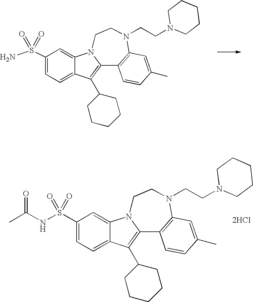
C1(S(N)(=O)=O)=CC=C2C(=C1)N1C(=C2C2CCCCC2)C2=C(N(CCN3CCCCC3)CC1)C=C(C)C=C2.C1(S(NC(=O)C)(=O)=O)=CC=C2C(=C1)N1C(=C2C2CCCCC2)C2=C(N(CCN3CCCCC3)CC1)C=C(C)C=C2.[2HCl]
